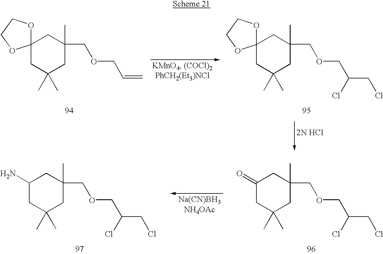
C12(OCCO1)CC(C)(C)CC(C)(COCC=C)C2.C12(OCCO1)CC(C)(C)CC(C)(COCC(CCl)Cl)C2.C1(=O)CC(C)(C)CC(C)(COCC(CCl)Cl)C1.C1(N)CC(C)(C)CC(C)(COCC(CCl)Cl)C1
